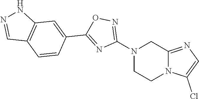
N1(C2=NOC(C3=CC4=C(C=C3)C=NN4)=N2)CCN2C(=NC=C2Cl)C1
